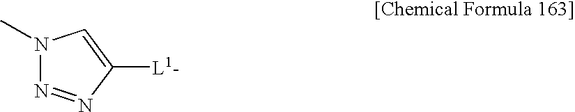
N1(C)N=NC([L1-])=C1
